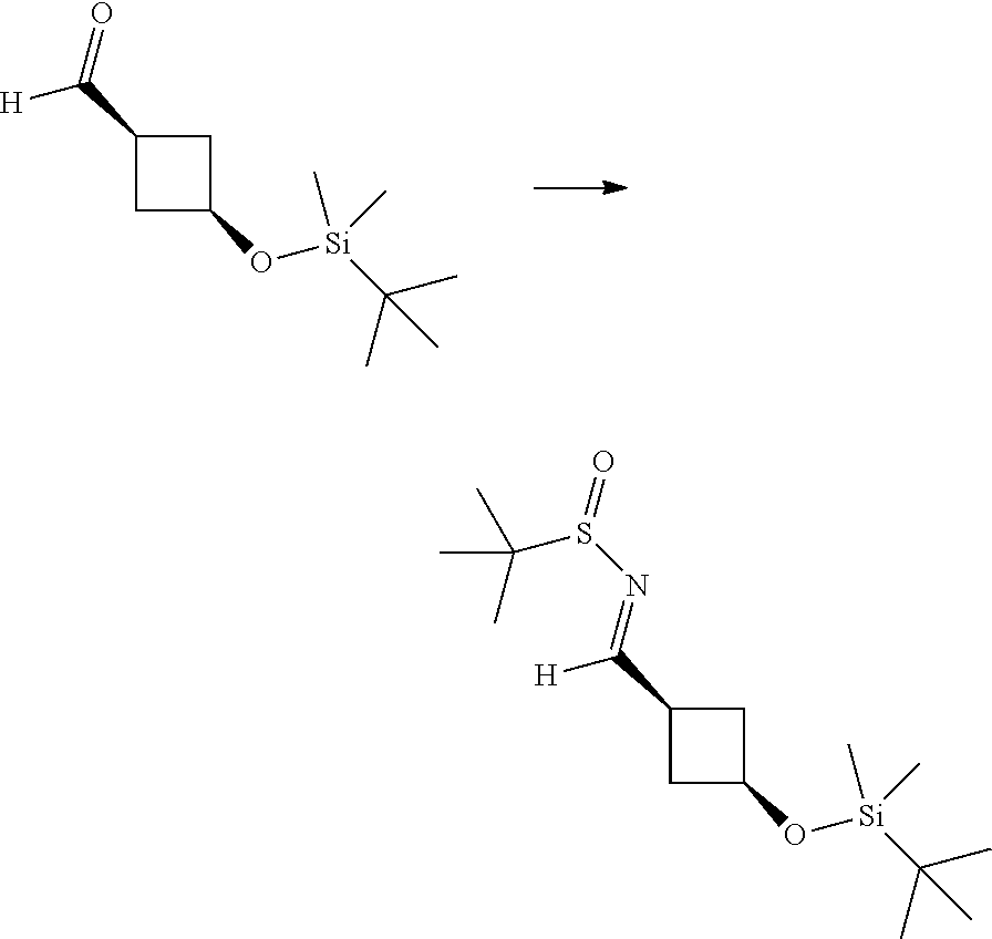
C1C(O[Si](C(C)(C)C)(C)C)CC1C(=NS(=O)C(C)(C)C)[H].C1C(O[Si](C(C)(C)C)(C)C)CC1C(=O)[H]
